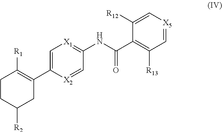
C1CC([R2])CC(C2=C[X1]=C(NC(C3=C([R13])C=[X5]C=C3[R12])=O)C=[X2]2)=C1[R1]
